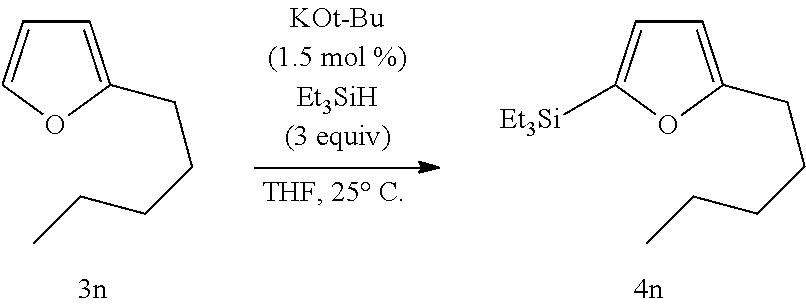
C1=C(CCCCC)OC=C1.C1=C(CCCCC)OC([Et3Si])=C1
